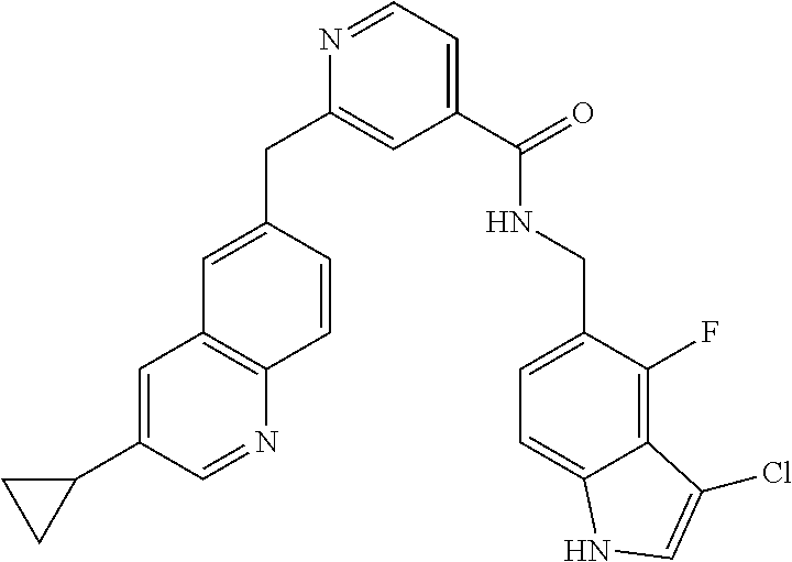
C1(C(=O)NCC2=CC=C3C(=C2F)C(Cl)=CN3)=CC=NC(CC2=CC3=C(C=C2)N=CC(C2CC2)=C3)=C1
